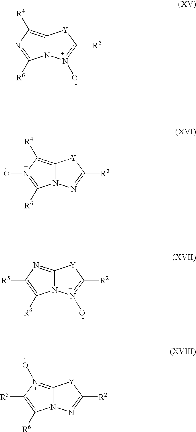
C12=C([R4])N=C([R6])N1N(O)=C([R2])[Y]2.C12=C([R4])N(O)=C([R6])N1N=C([R2])[Y]2.C12=NC([R5])=C([R6])N1N(O)=C([R2])[Y]2.C12=N(O)C([R5])=C([R6])N1N=C([R2])[Y]2
